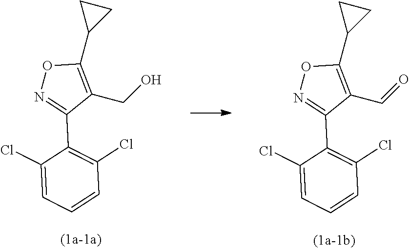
C1(CO)=C(C2CC2)ON=C1C1=C(Cl)C=CC=C1Cl.C1(C=O)=C(C2CC2)ON=C1C1=C(Cl)C=CC=C1Cl
